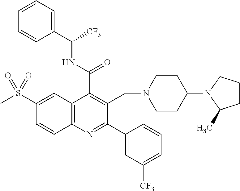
C1(S(C)(=O)=O)=CC2=C(C=C1)N=C(C1=CC([CF3])=CC=C1)C(CN1CCC(N3C(C)CCC3)CC1)=C2C(NC([CF3])C1=CC=CC=C1)=O
